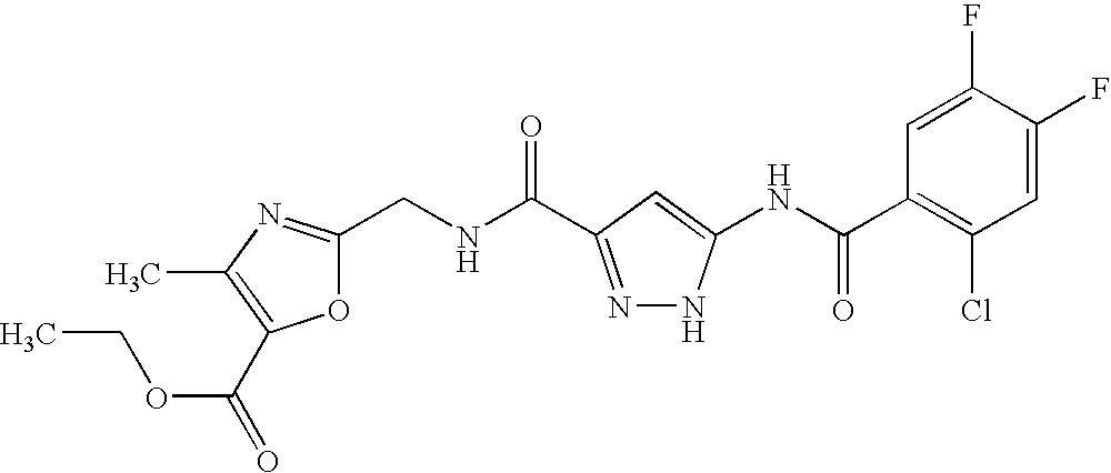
C1(CNC(=O)C2=NNC(NC(C3=C(Cl)C=C(F)C(F)=C3)=O)=C2)=NC(C)=C(C(OCC)=O)O1
